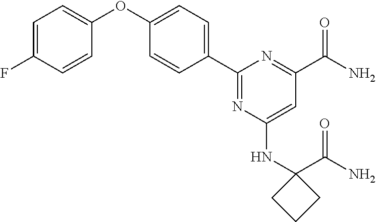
C1=C(F)C=CC(OC2=CC=C(C3=NC(NC4(C(N)=O)CCC4)=CC(C(N)=O)=N3)C=C2)=C1
